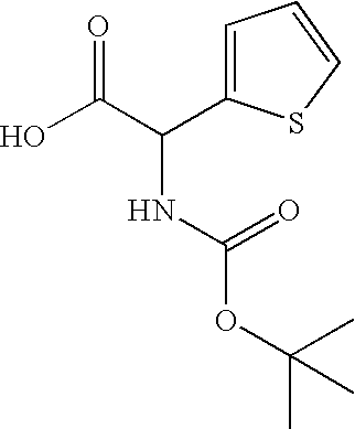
C(C(C1=CC=CS1)NC(OC(C)(C)C)=O)(=O)O
